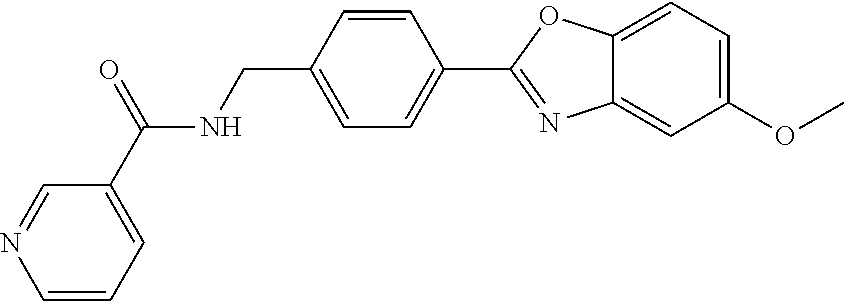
C1=CC(CNC(C2=CC=CN=C2)=O)=CC=C1C1=NC2=CC(OC)=CC=C2O1
